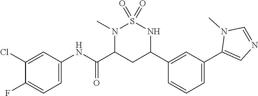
C1(Cl)=CC(NC(C2CC(C3=CC(C4=CN=CN4C)=CC=C3)NS(=O)(=O)N2C)=O)=CC=C1F
